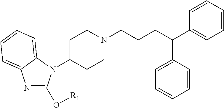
N1=C(O[R1])N(C2CCN(CCCC(C3=CC=CC=C3)C3=CC=CC=C3)CC2)C2=CC=CC=C12
